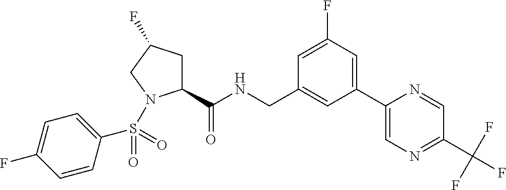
C1(C(NCC2=CC(C3=CN=C(C(F)(F)F)C=N3)=CC(F)=C2)=O)CC(F)CN1S(C1=CC=C(F)C=C1)(=O)=O
